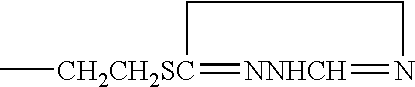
C[CH2CH2SC]1=[NNHCH]=NCC1
